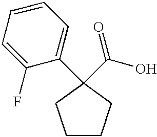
C1=CC=C(F)C(C2(C(O)=O)CCCC2)=C1
